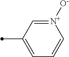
[N+]1([O-])=CC(C)=CC=C1
